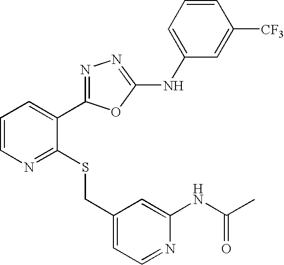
C1(CSC2=NC=CC=C2C2=NN=C(NC3=CC=CC([CF3])=C3)O2)=CC=NC(NC(C)=O)=C1
